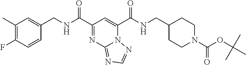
C1(C)=C(F)C=CC(CNC(C2=NC3=NC=NN3C(C(NCC3CCN(C(OC(C)(C)C)=O)CC3)=O)=C2)=O)=C1
